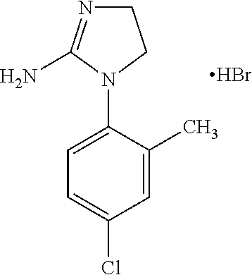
C1(N2CCN=C2N)=CC=C(Cl)C=C1C.Br
